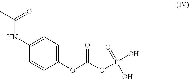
C1(NC(C)=O)=CC=C(OC(OP(=O)(O)O)=O)C=C1
